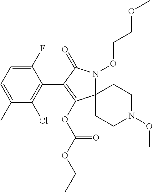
C1(F)=CC=C(C)C(Cl)=C1C1=C(OC(OCC)=O)C2(N(OCCOC)C1=O)CCN(OC)CC2
